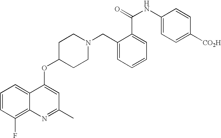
C1=CC(F)=C2C(=C1)C(OC1CCN(CC3=CC=CC=C3C(NC3=CC=C([CO2H])C=C3)=O)CC1)=CC(C)=N2
